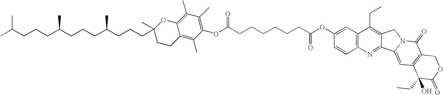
CC(CCCC(CCCC(CCCC1(C)OC2=C(C)C(C)=C(OC(CCCCCCC(OC3=CC4=C(C=C3)N=C3C(=C4CC)CN4C3=CC3=C(C4=O)COC(=O)C3(CC)O)=O)=O)C(C)=C2CC1)C)C)C
